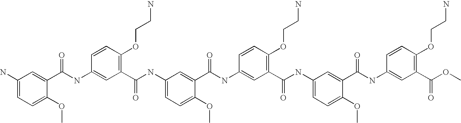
NC1=CC=C(OC)C(C(NC2=CC(C(NC3=CC=C(OC)C(C(NC4=CC(C(=O)NC5=CC=C(OC)C(C(NC6=CC(C(=O)OC)=C(OCCN)C=C6)=O)=C5)=C(OCCN)C=C4)=O)=C3)=O)=C(OCCN)C=C2)=O)=C1
